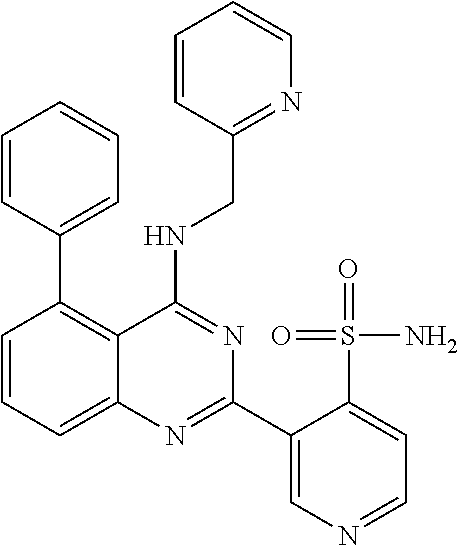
C1=CC=C2C(=C1C1=CC=CC=C1)C(NCC1=NC=CC=C1)=NC(C1=CN=CC=C1S(=O)(=O)N)=N2
